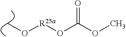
CO[R25a]OC(=O)OC
